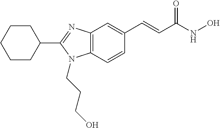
C1(C2=NC3=C(N2CCCO)C=CC(C=CC(NO)=O)=C3)CCCCC1
